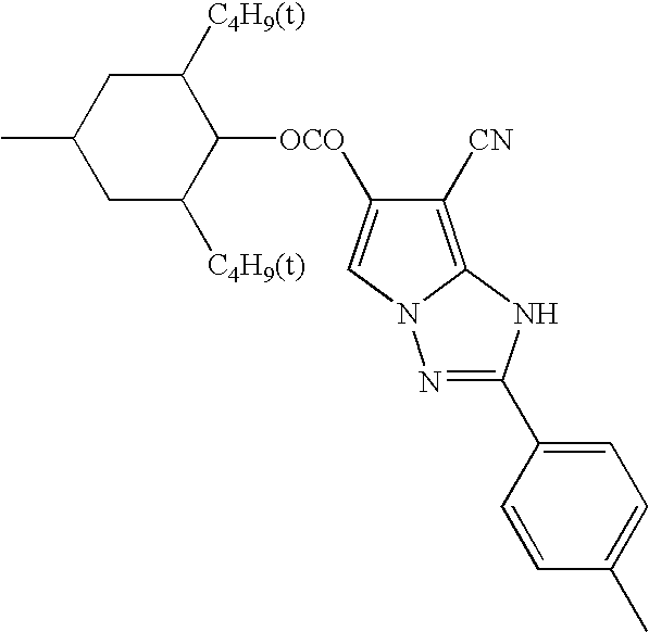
C1([CN])=C2N(C=C1[OCO]C1C([C4H9(t)])CC(C)CC1[C4H9(t)])N=C(C1=CC=C(C)C=C1)N2
